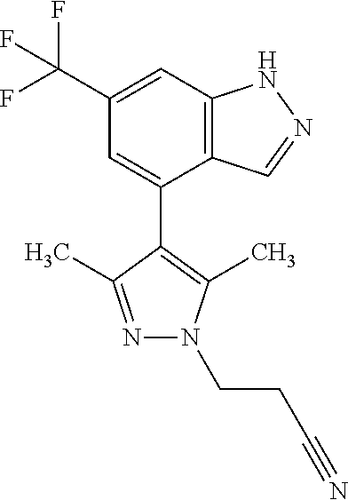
C12=C(C=C(C(F)(F)F)C=C1C1=C(C)N(CCC#N)N=C1C)NN=C2
